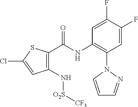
C1(N[O2S][CF3])=C(C(NC2=C(N3C=CC=N3)C=C(F)C(F)=C2)=O)SC(Cl)=C1
